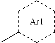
C1C(C)CCCC1.[Ar1]
